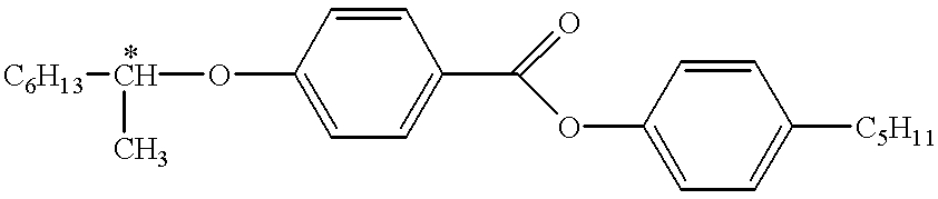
[C6H13]C(OC1=CC=C(C(=O)OC2=CC=C([C5H11])C=C2)C=C1)C
